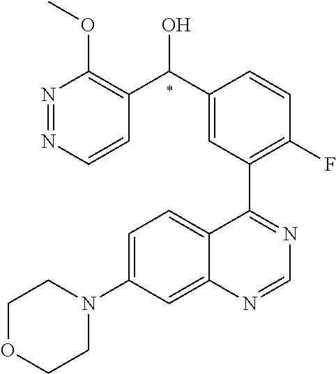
N1=NC=CC(C(C2=CC(C3=NC=NC4=CC(N5CCOCC5)=CC=C34)=C(F)C=C2)O)=C1OC
